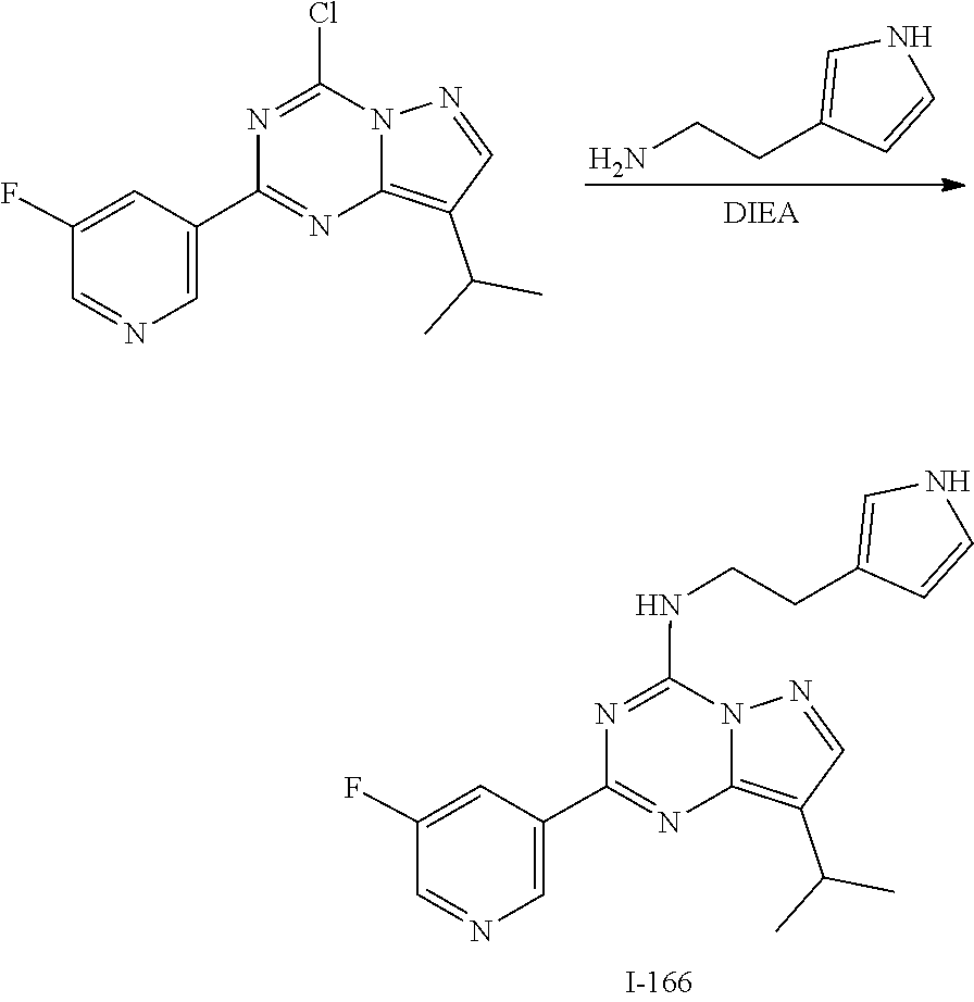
C12=C(C(C)C)C=NN1C(NCCC1=CNC=C1)=NC(C1=CN=CC(F)=C1)=N2.C1(CCN)=CNC=C1.C1=NN2C(=C1C(C)C)N=C(C1=CN=CC(F)=C1)N=C2Cl
